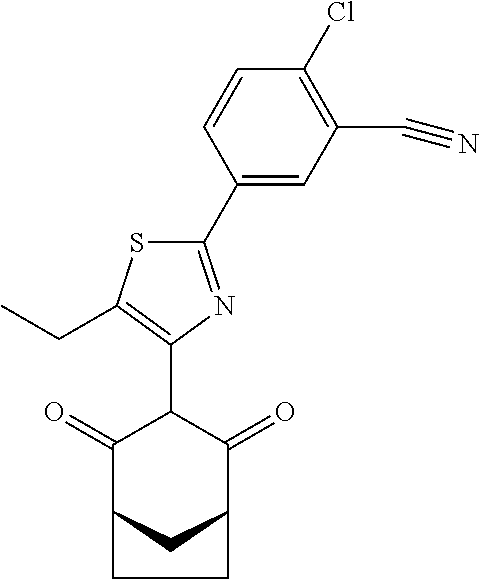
C1(=O)C2CC(C(=O)C1C1=C(CC)SC(C3=CC(C#N)=C(Cl)C=C3)=N1)CC2
